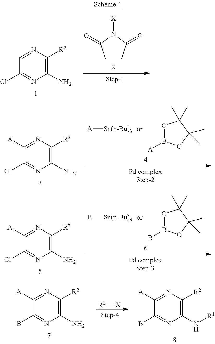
C1CC(=O)N([X])C1=O.C1(N)=C([R2])N=CC(Cl)=N1.[A][Sn(n-Bu)3].O1B([A])OC(C)(C)C1(C)C.C1(N)=C([R2])N=C([X])C(Cl)=N1.B[Sn(n-Bu)3].O1B(B)OC(C)(C)C1(C)C.C1(N)=C([R2])N=C([A])C(Cl)=N1.C1(N)=C([R2])N=C([A])C(B)=N1.[R1][X].C1(N[R1])=C([R2])N=C([A])C(B)=N1
